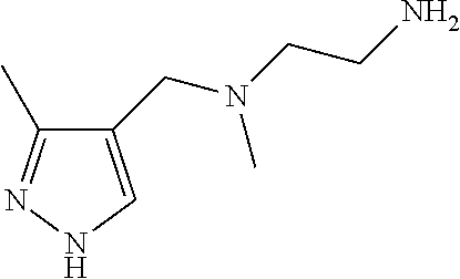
C1(CN(CCN)C)=CNN=C1C
